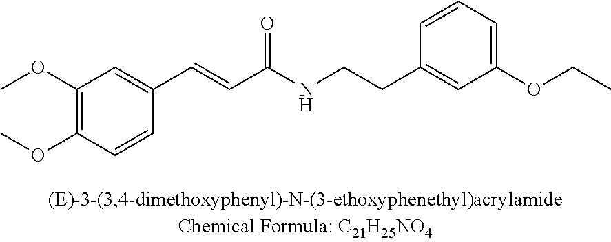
C1(OC)=C(OC)C=CC(C=CC(NCCC2=CC(OCC)=CC=C2)=O)=C1
